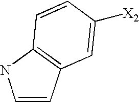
C1=CC2=C(N1)C=CC([X2])=C2
